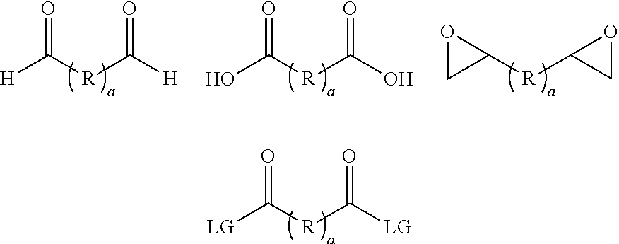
[LG]C([R]C([LG])=O)=O.[H]C([R]C([H])=O)=O.OC([R]C(O)=O)=O.C1([R]C2CO2)OC1
